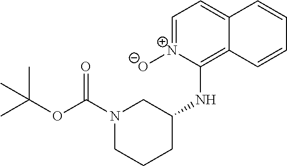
C1=[N+]([O-])C(NC2CN(C(OC(C)(C)C)=O)CCC2)=C2C(=C1)C=CC=C2
